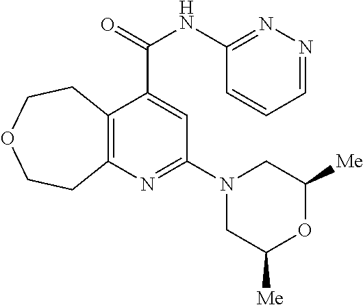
C12=C(N=C(N3CC([Me])OC([Me])C3)C=C1C(NC1=NN=CC=C1)=O)CCOCC2
